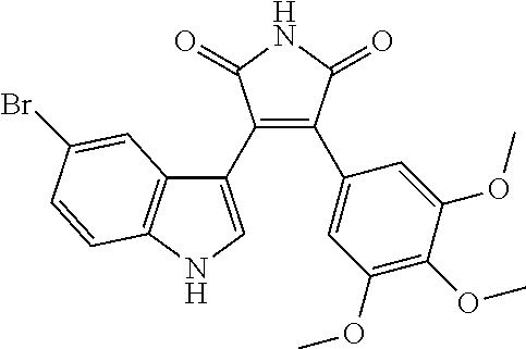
C1(C2=CNC3=C2C=C(Br)C=C3)=C(C2=CC(OC)=C(OC)C(OC)=C2)C(=O)NC1=O
